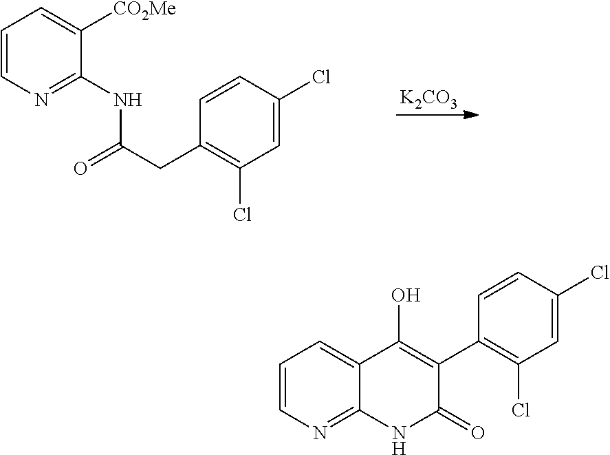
C1(Cl)=C(CC(=O)NC2=NC=CC=C2[CO2Me])C=CC(Cl)=C1.[K2CO3].C1=CN=C2C(=C1)C(O)=C(C1=C(Cl)C=C(Cl)C=C1)C(=O)N2
